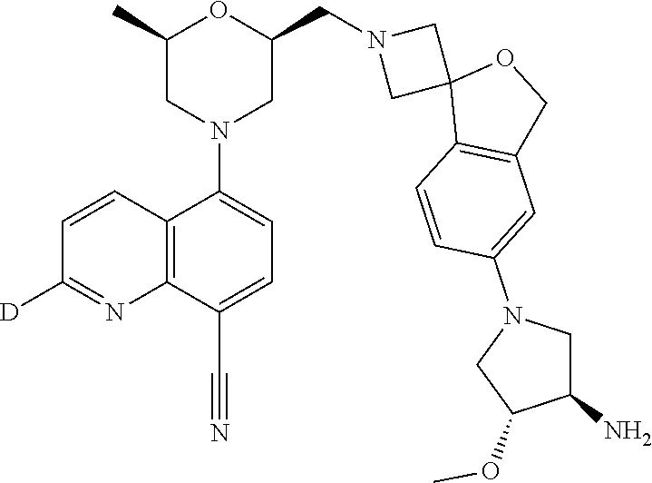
C1(C)CN(C2=CC=C(C#N)C3=C2C=CC([D])=N3)CC(CN2CC3(C2)C2=C(CO3)C=C(N3CC(OC)C(N)C3)C=C2)O1
